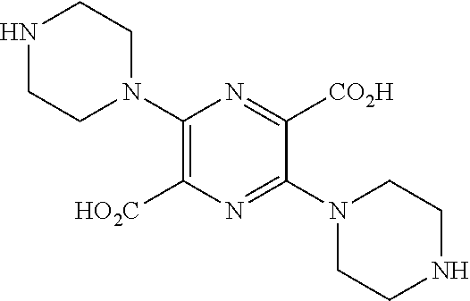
N1CCN(C2=C([HO2C])N=C(N3CCNCC3)C([CO2H])=N2)CC1
